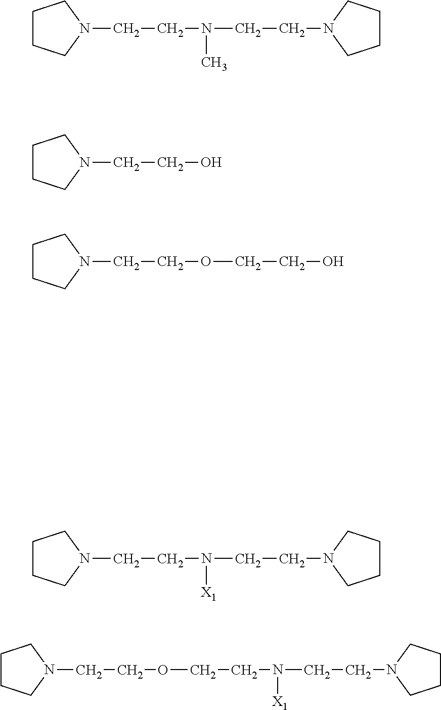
C1CCN(CCN(CCN2CCCC2)C)C1.C1CCN(CCN(CCN2CCCC2)[X1])C1.C(CN(CCN1CCCC1)[X1])OCCN1CCCC1.C1CCN(CCO)C1.C1CCN(CCOCCO)C1
